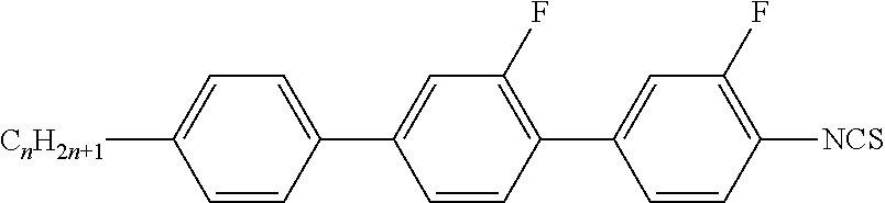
C1=CC(C2=CC(F)=C(C3=CC(F)=C([NCS])C=C3)C=C2)=CC=C1[CnH2n+1]
